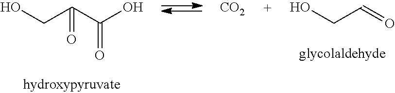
[CO2].OCC(C(=O)O)=O.OCC=O
